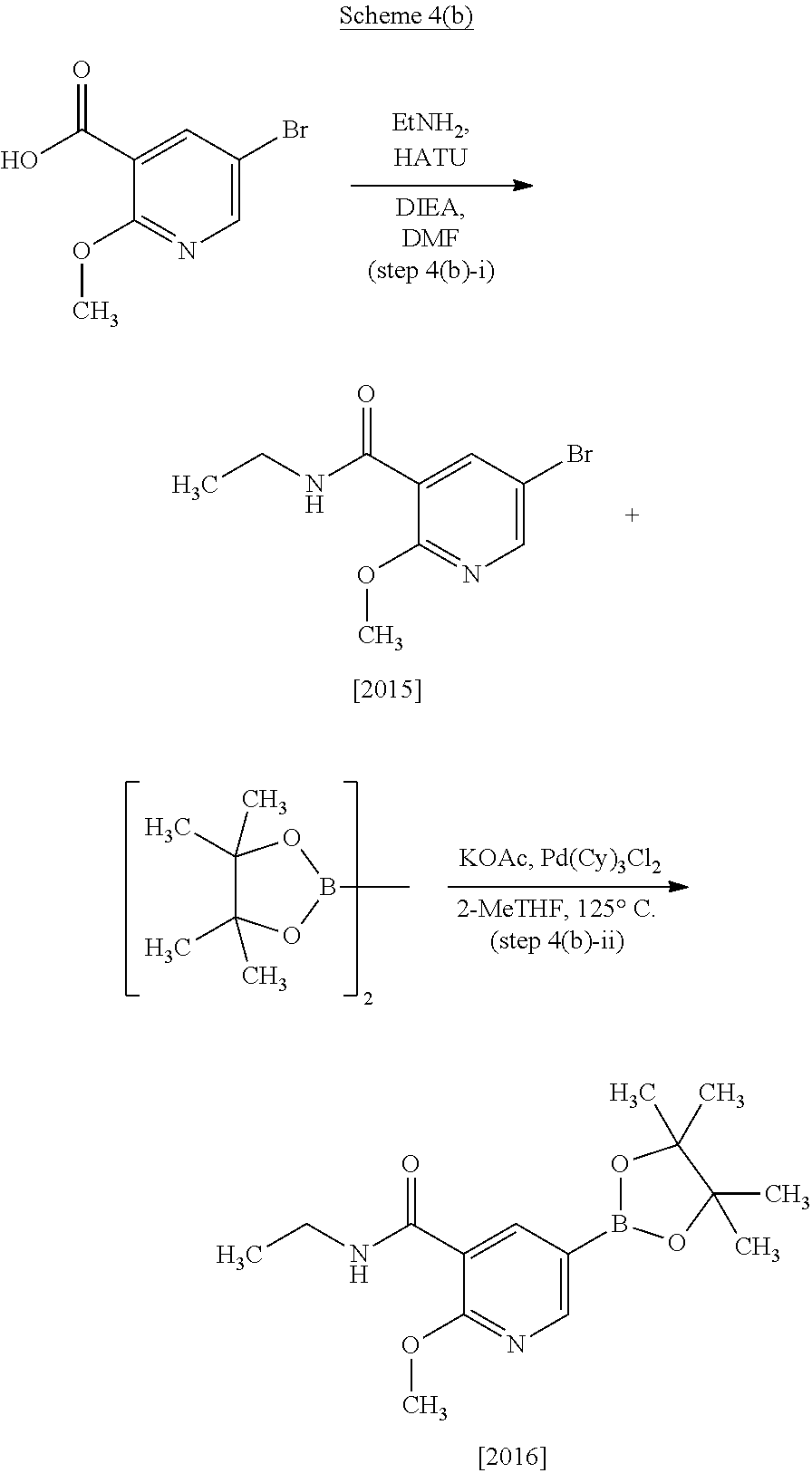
C1=C(C(NCC)=O)C(OC)=NC=C1Br.C1(C)(C)C(C)(C)OB(C)O1.C1=C(C(O)=O)C(OC)=NC=C1Br.C1=C(C(NCC)=O)C(OC)=NC=C1B1OC(C)(C)C(C)(C)O1
